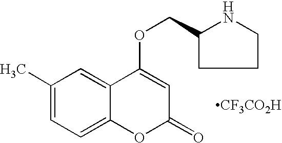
C1(C)=CC=C2C(=C1)C(OCC1NCCC1)=CC(=O)O2.[CF3CO2H]
